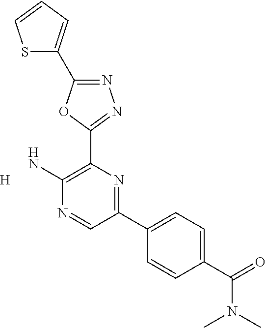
[H].N1=C(C2=CC=CS2)OC(C2=C(N)N=CC(C3=CC=C(C(N(C)C)=O)C=C3)=N2)=N1
